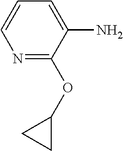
N1=C(OC2CC2)C(N)=CC=C1
